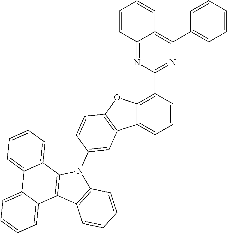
C1(C2=NC(C3=CC=CC=C3)=C3C(=N2)C=CC=C3)=C2C(=CC=C1)C1=C(O2)C=CC(N2C3=C(C4=C2C=CC=C4)C2=CC=CC=C2C2=CC=CC=C32)=C1
